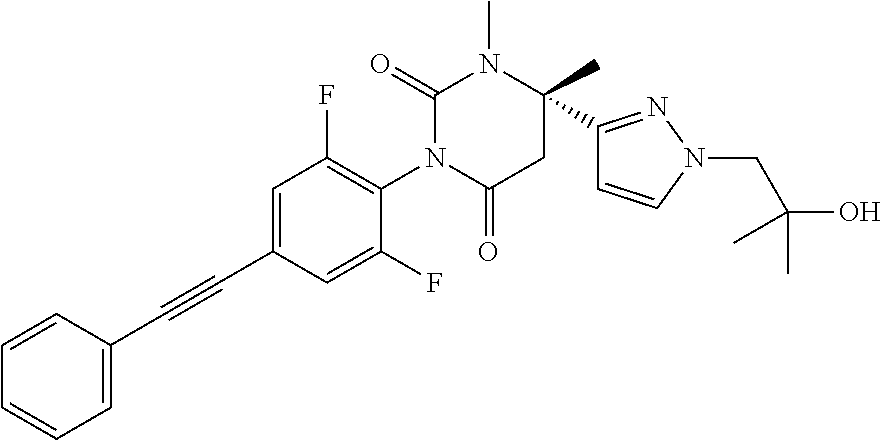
C1=C(C#CC2=CC=CC=C2)C=C(F)C(N2C(=O)CC(C3=NN(CC(O)(C)C)C=C3)(C)N(C)C2=O)=C1F
